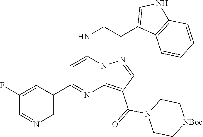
C12=C(C(=O)N3CC[NBoc]CC3)C=NN1C(NCCC1=CNC3=C1C=CC=C3)=CC(C1=CN=CC(F)=C1)=N2
